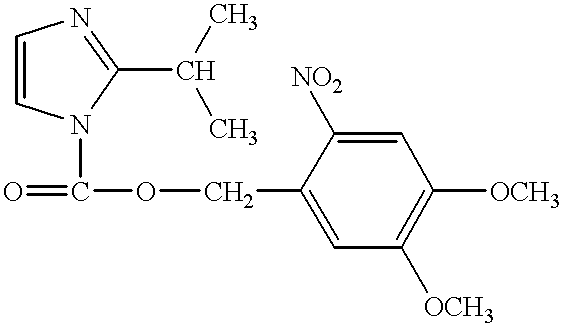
C1=CN(C(=O)OCC2=CC([OCH3])=C([OCH3])C=C2[NO2])C(C(C)C)=N1
